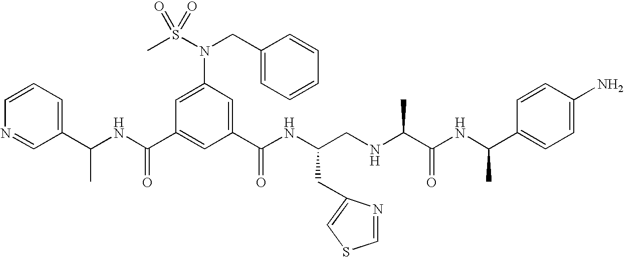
C1(C(NC(C2=CC(C(NC(CNC(C(NC(C3=CC=C(N)C=C3)C)=O)C)CC3=CSC=N3)=O)=CC(N(S(C)(=O)=O)CC3=CC=CC=C3)=C2)=O)C)=CC=CN=C1
